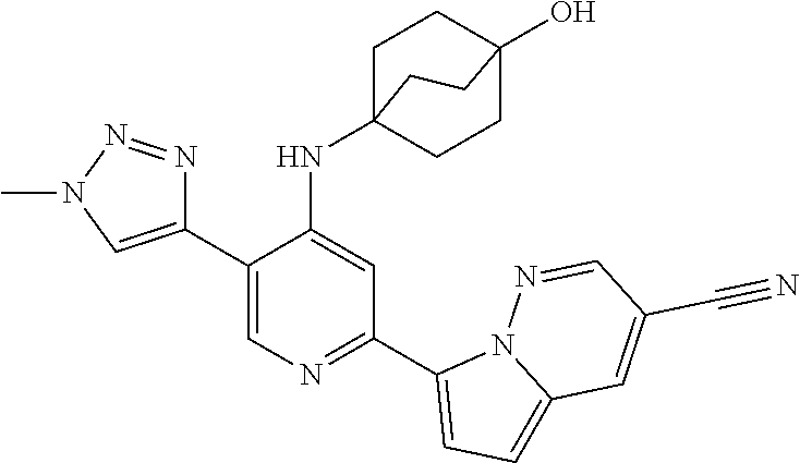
C1(C2=CN(C)N=N2)=CN=C(C2=CC=C3N2N=CC(C#N)=C3)C=C1NC12CCC(O)(CC1)CC2
